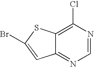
C12=NC=NC(Cl)=C1SC(Br)=C2
